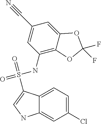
C12=CC=C(Cl)C=C1NC=C2S(=O)(NC1=C2C(=CC(C#N)=C1)OC(F)(F)O2)=O
